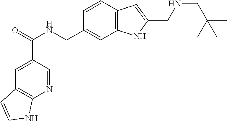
N(CC1=CC2=C(C=C1)C=C(CNCC(C)(C)C)N2)C(=O)C1=CC2=C(N=C1)NC=C2
